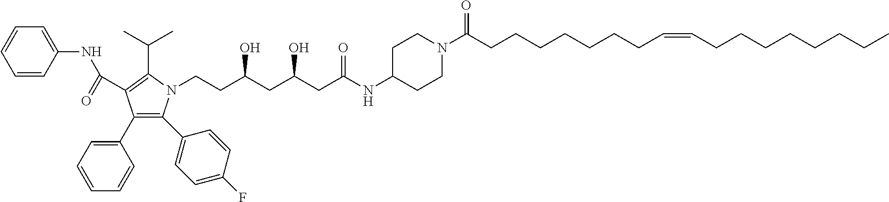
C1=CC(NC(=O)C2=C(C(C)C)N(CCC(CC(CC(NC3CCN(C(CCCCCCCC=CCCCCCCCC)=O)CC3)=O)O)O)C(C3=CC=C(F)C=C3)=C2C2=CC=CC=C2)=CC=C1
